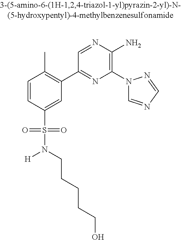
C1=CC(S(=O)(=O)N(CCCCCO)[H])=CC(C2=NC(N3C=NC=N3)=C(N)N=C2)=C1C
